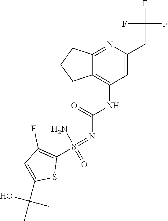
O=S(=NC(=O)NC1=C2CCCC2=NC(CC(F)(F)F)=C1)(C1=C(F)C=C(C(C)(O)C)S1)N
